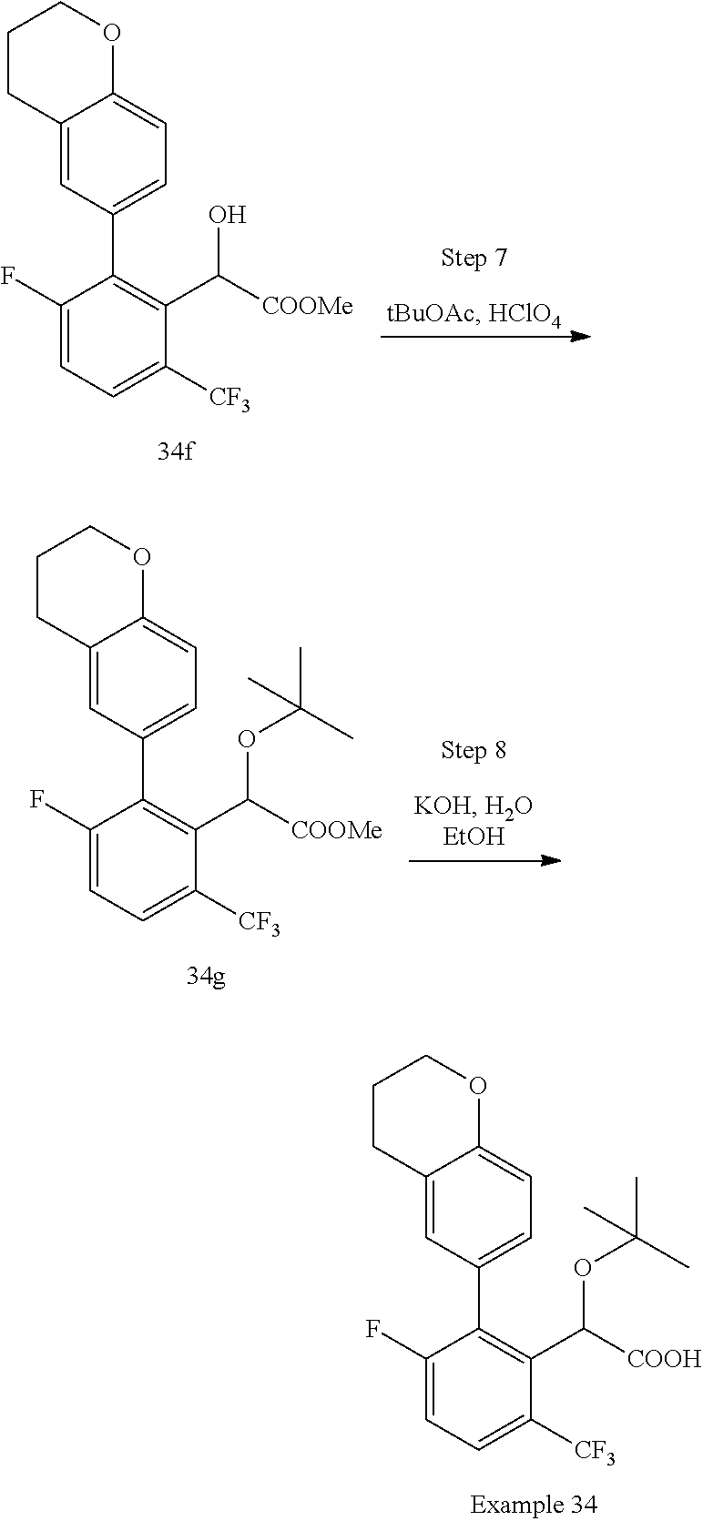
C1=C(F)C(C2=CC=C3C(=C2)CCCO3)=C(C([COOH])OC(C)(C)C)C([CF3])=C1.C1=C(F)C(C2=CC=C3C(=C2)CCCO3)=C(C([COOMe])O)C([CF3])=C1.C1=C(F)C(C2=CC=C3C(=C2)CCCO3)=C(C([COOMe])OC(C)(C)C)C([CF3])=C1
